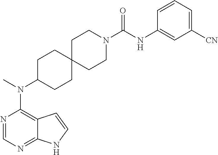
N1=CN=C2C(=C1N(C)C1CCC3(CC1)CCN(C(NC1=CC([CN])=CC=C1)=O)CC3)C=CN2
